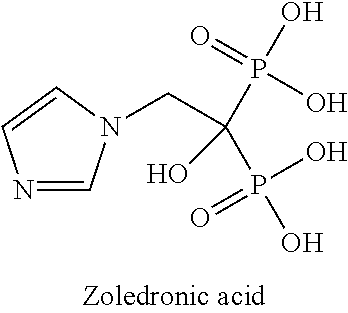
N1=CN(CC(P(=O)(O)O)(P(=O)(O)O)O)C=C1
